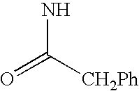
NC([CH2Ph])=O
